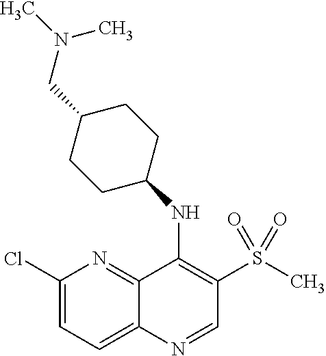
C1(Cl)=CC=C2C(=N1)C(NC1CCC(CN(C)C)CC1)=C(S(=O)(C)=O)C=N2
